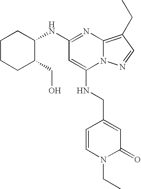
C1(NC2CCCCC2CO)=NC2=C(CC)C=NN2C(NCC2=CC(=O)N(CC)C=C2)=C1
